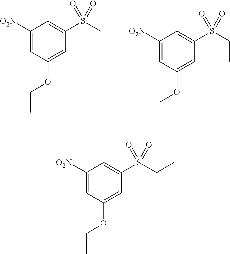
C1([O2N])=CC(OCC)=CC(S(C)(=O)=O)=C1.C1([O2N])=CC(OC)=CC(S(CC)(=O)=O)=C1.C1([O2N])=CC(OCC)=CC(S(CC)(=O)=O)=C1
